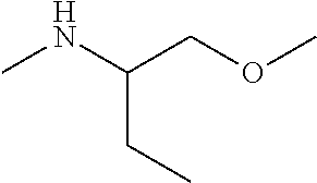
O(CC(NC)CC)C
